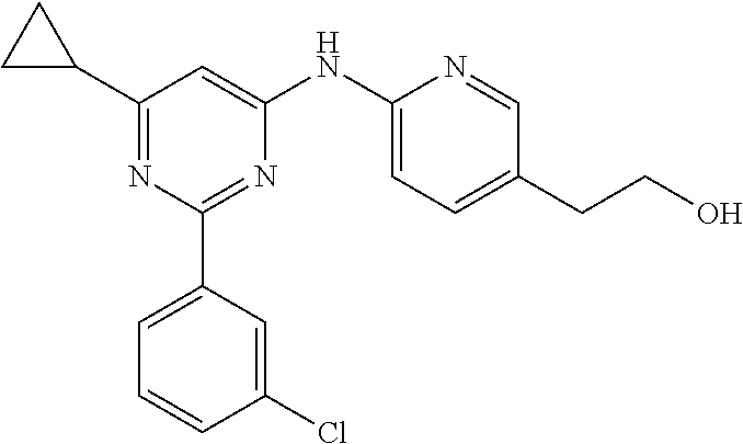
C1=C(C2=NC(NC3=CC=C(CCO)C=N3)=CC(C3CC3)=N2)C=C(Cl)C=C1
